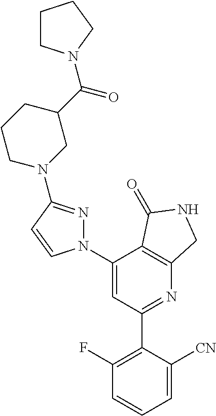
C1(C2=C(F)C=CC=C2[CN])=NC2=C(C(N3N=C(N4CC(C(=O)N5CCCC5)CCC4)C=C3)=C1)C(=O)NC2
